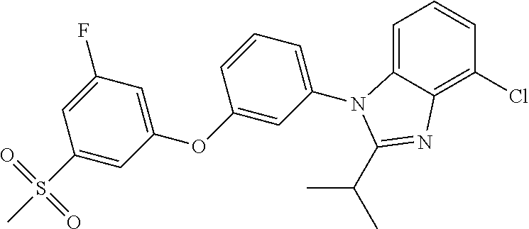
ClC1=C2C(=CC=C1)N(C1=CC=CC(OC3=CC(F)=CC(S(C)(=O)=O)=C3)=C1)C(C(C)C)=N2
